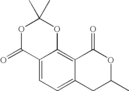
C12=CC=C3C(=C1OC(C)(C)OC2=O)C(=O)OC(C)C3
